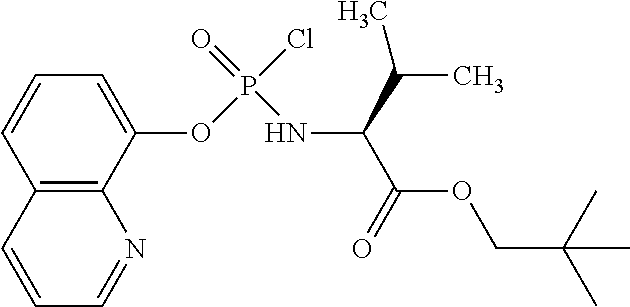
C1(OP(Cl)(=O)NC(C(=O)OCC(C)(C)C)C(C)C)=CC=CC2=C1N=CC=C2
